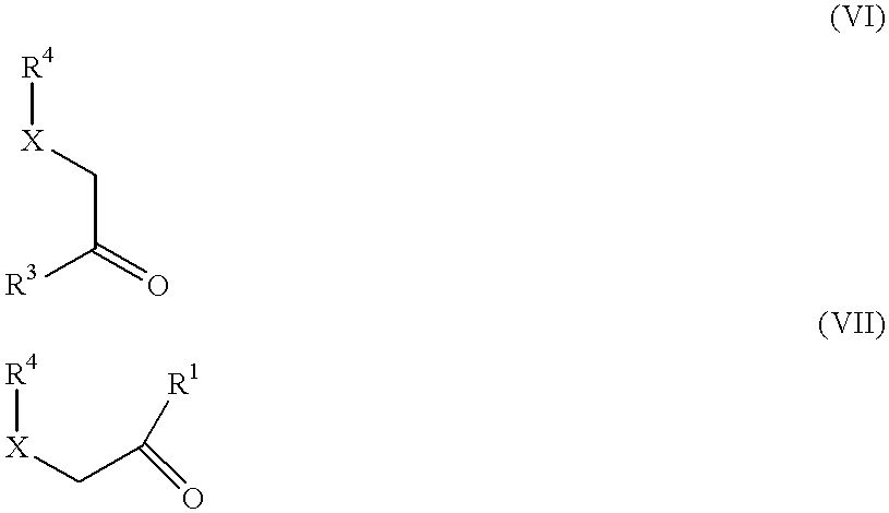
[R3]C(C[X][R4])=O.[X](CC([R1])=O)[R4]
